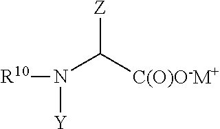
[R10]N(C([C(O)O-M+])[Z])[Y]
